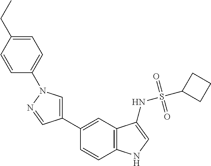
C1(C2=CN(C3=CC=C(CC)C=C3)N=C2)=CC2=C(C=C1)NC=C2NS(C1CCC1)(=O)=O
